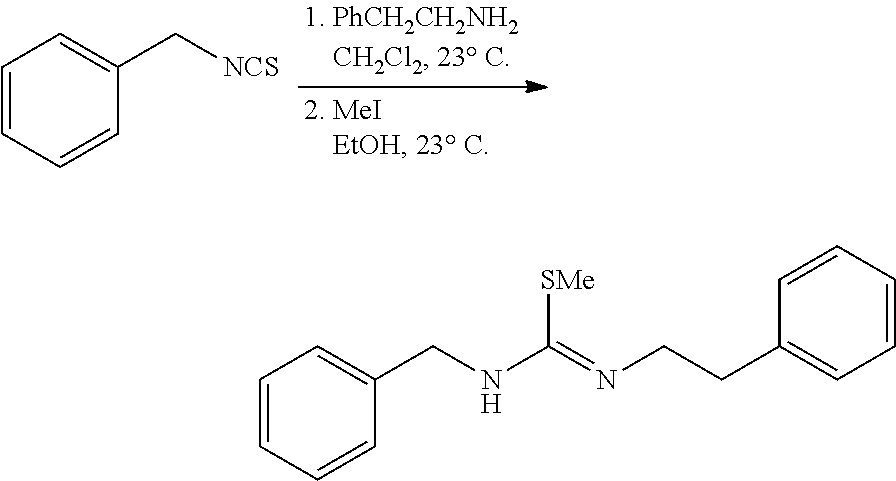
C1=CC=CC(C[NCS])=C1.C1=CC=CC(CNC(=NCCC2=CC=CC=C2)[SMe])=C1
